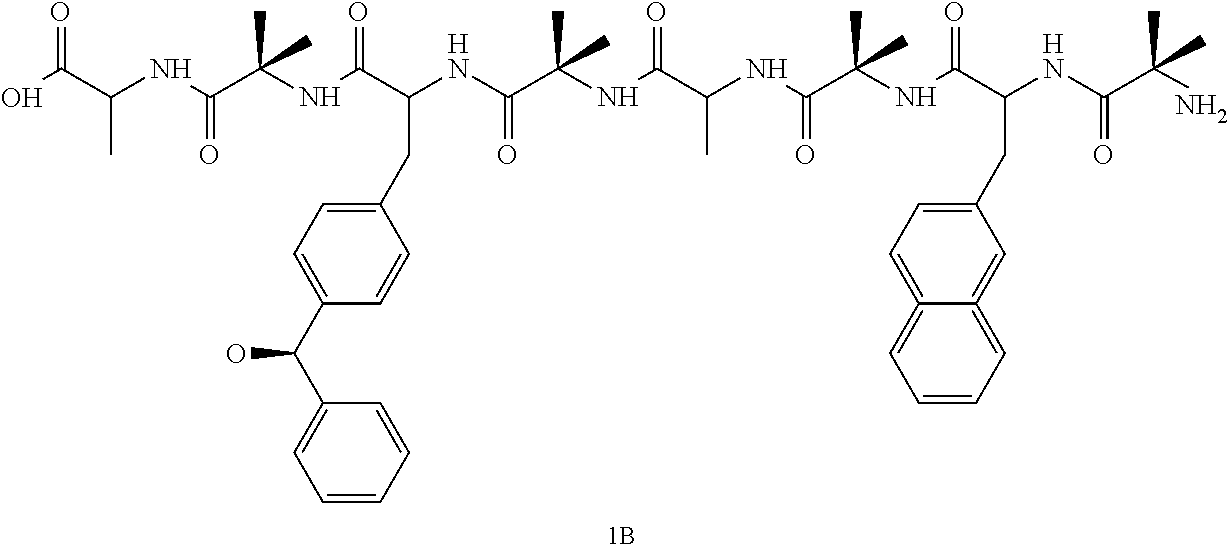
OC(C(NC(C(NC(C(NC(C(NC(C(NC(C(NC(C(NC(C(N)(C)C)=O)CC1=CC=C2=CC=CC=C2=C1)=O)(C)C)=O)C)=O)(C)C)=O)CC1=CC=C(C(C2=CC=CC=C2)O)C=C1)=O)(C)C)=O)C)=O
